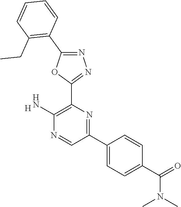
[H].C1(N)=C(C2=NN=C(C3=C(CC)C=CC=C3)O2)N=C(C2=CC=C(C(=O)N(C)C)C=C2)C=N1
